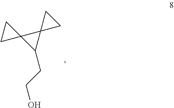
OCCC1C2(C13CC3)CC2
